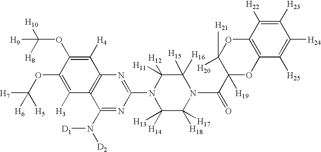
C1([H23])=C([H22])C2=C(C([H25])=C1[H24])OC(C(N1C([H15])([H16])C([H11])([H12])N(C3=NC4=C(C(N([D2])[D1])=N3)C([H3])=C(OC([H7])([H5])[H6])C(OC([H10])([H8])[H9])=C4[H4])C([H14])([H13])C1([H18])[H17])=O)([H19])C([H20])([H21])O2
